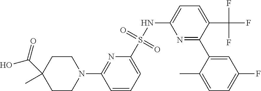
C1CN(C2=NC(S(NC3=CC=C(C(F)(F)F)C(C4=CC(F)=CC=C4C)=N3)(=O)=O)=CC=C2)CCC1(C(=O)O)C
